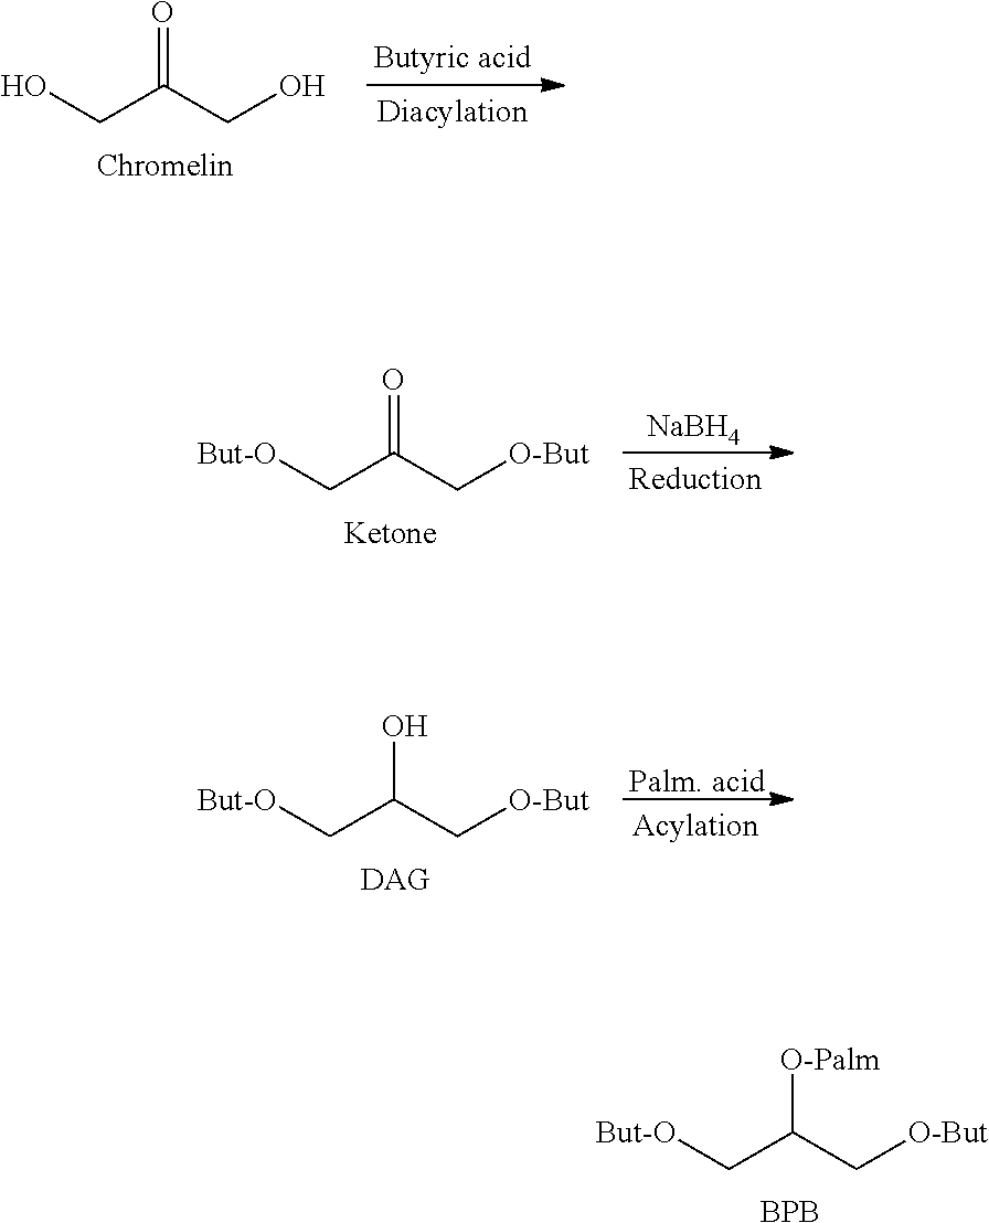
OCC(CO)=O.[NaBH4].[But-O]CC(C[O-But])=O.[Palm. acid].[But-O]CC(C[O-But])O.[But-O]CC(C[O-But])[O-Palm].[BPB]
